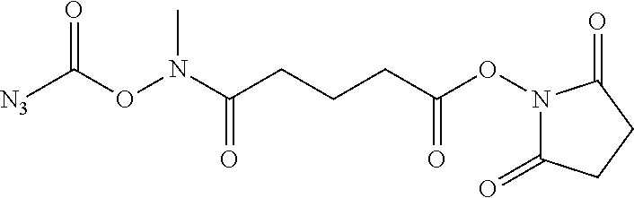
[N3]C(ON(C(CCCC(ON1C(=O)CCC1=O)=O)=O)C)=O
